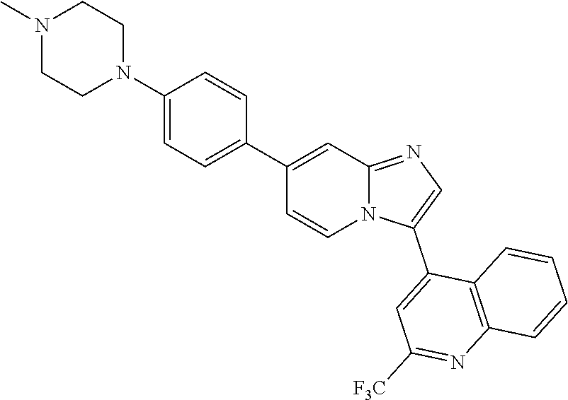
N12C(=NC=C1C1=CC([F3C])=NC3=C1C=CC=C3)C=C(C1=CC=C(N3CCN(C)CC3)C=C1)C=C2
